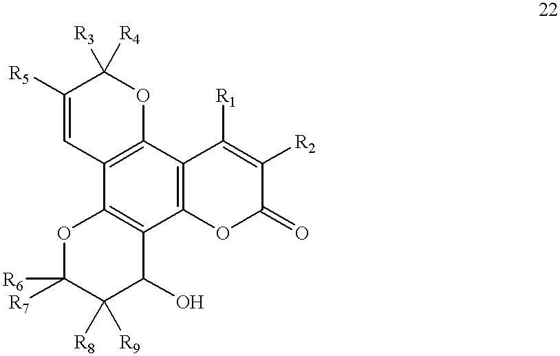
C12=C(C3=C(C4=C1C([R1])=C([R2])C(=O)O4)C(O)C([R8])([R9])C([R6])([R7])O3)C=C([R5])C([R3])([R4])O2
